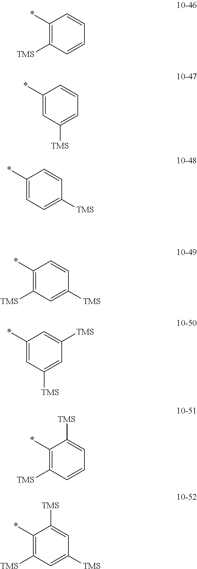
C1=CC(*)=C([TMS])C=C1.C1=CC(*)=CC([TMS])=C1.C1=CC(*)=CC=C1[TMS].C1=CC(*)=C([TMS])C=C1[TMS].C1([TMS])=CC(*)=CC([TMS])=C1.C1=C([TMS])C(*)=C([TMS])C=C1.C1=C([TMS])C(*)=C([TMS])C=C1[TMS]
